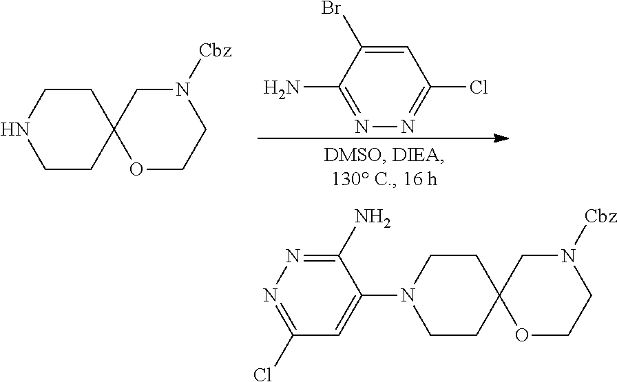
C1CNCCC12OCCN([Cbz])C2.C1=C(Br)C(N)=NN=C1Cl.C1CN(C2=CC(Cl)=NN=C2N)CCC12OCCN([Cbz])C2
